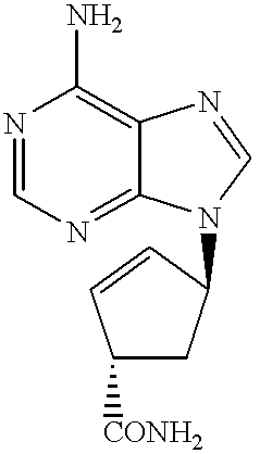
N1=CN=C2C(=C1N)N=CN2C1CC([CONH2])C=C1
